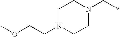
COCCN1CCN(C*)CC1
